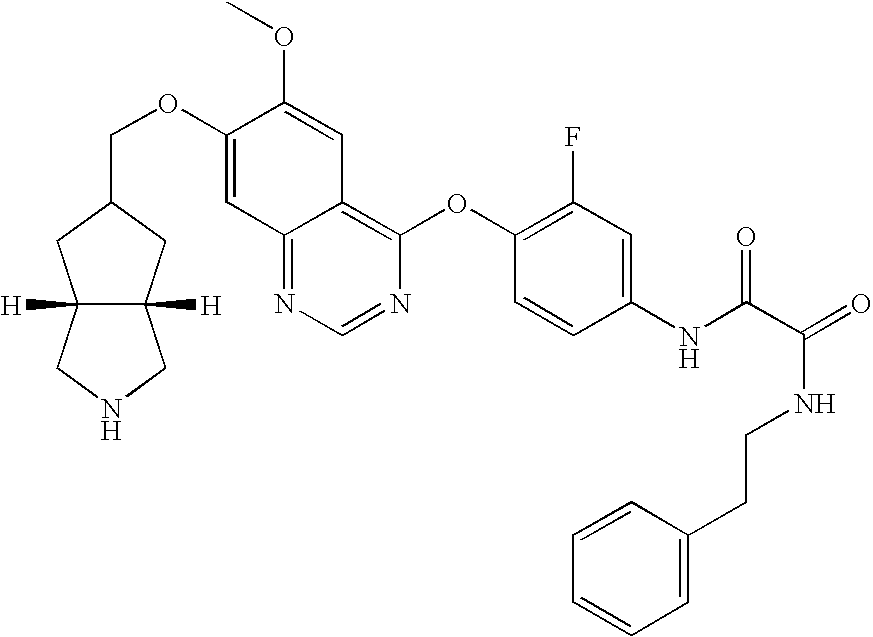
C(OC1=CC2=NC=NC(OC3=C(F)C=C(NC(C(NCCC4=CC=CC=C4)=O)=O)C=C3)=C2C=C1OC)C1CC2([H])C([H])(C1)CNC2
